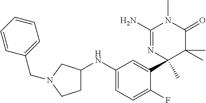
C1(NC2CCN(CC3=CC=CC=C3)C2)=CC=C(F)C(C2(C)N=C(N)N(C)C(=O)C2(C)C)=C1
